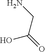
OC(=O)CN
